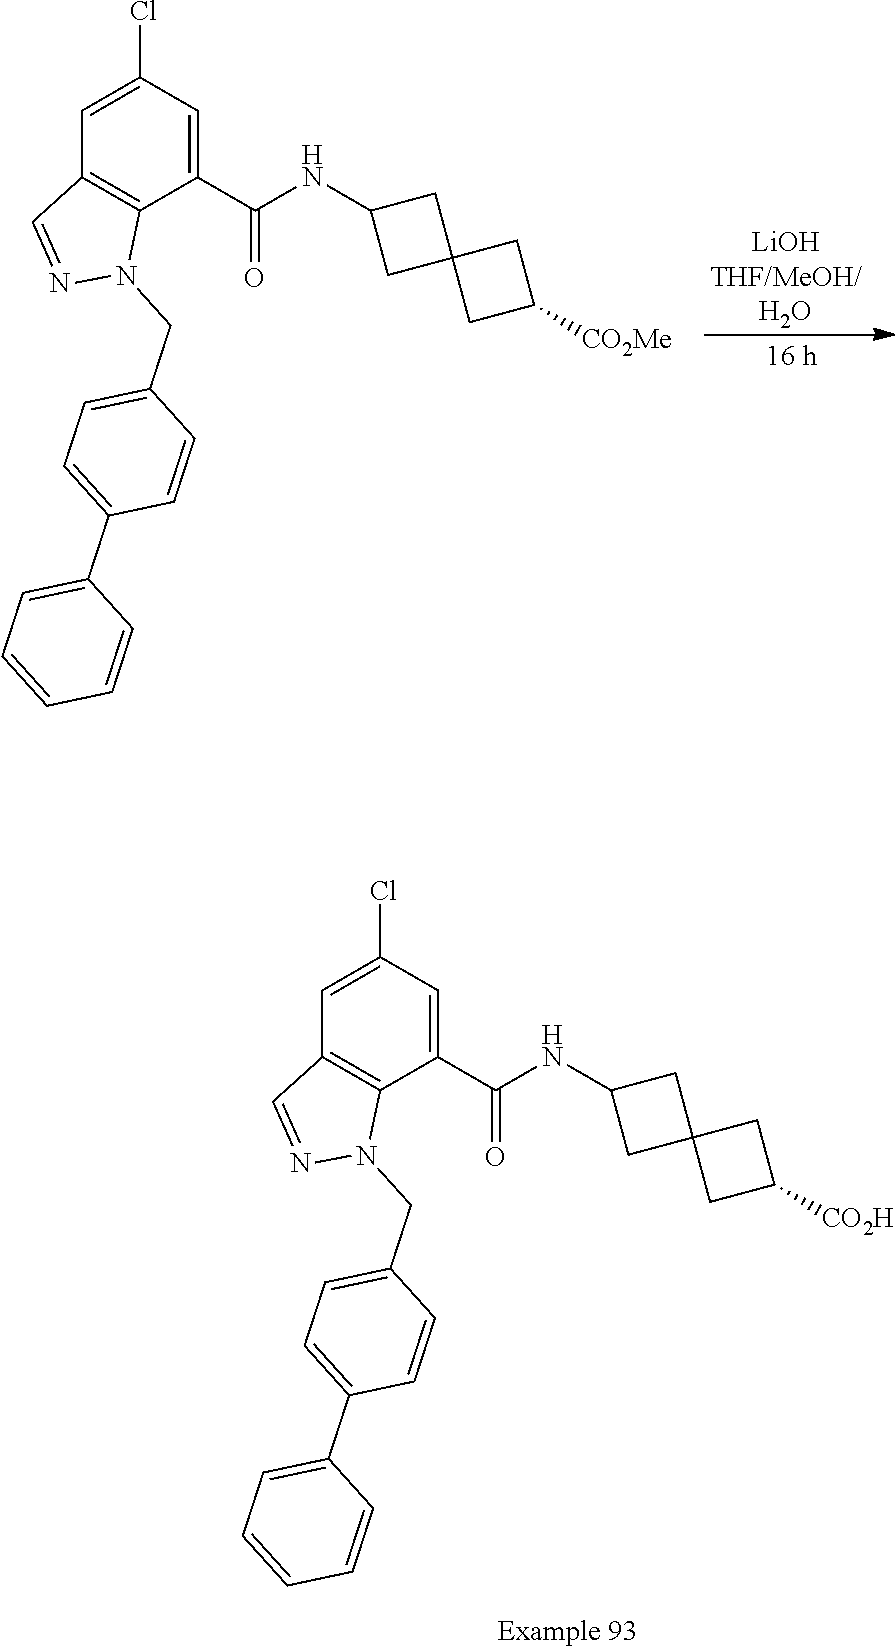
C1(Cl)=CC2=C(C(C(NC3CC4(C3)CC([CO2Me])C4)=O)=C1)N(CC1=CC=C(C3=CC=CC=C3)C=C1)N=C2.C1(Cl)=CC2=C(C(C(NC3CC4(C3)CC([CO2H])C4)=O)=C1)N(CC1=CC=C(C3=CC=CC=C3)C=C1)N=C2
